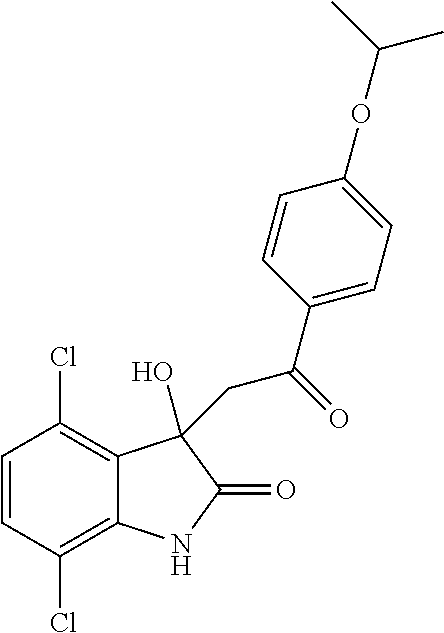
C1=CC(Cl)=C2C(=C1Cl)C(O)(CC(C1=CC=C(OC(C)C)C=C1)=O)C(=O)N2
